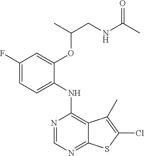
C1=C(OC(CNC(C)=O)C)C(NC2=C3C(=NC=N2)SC(Cl)=C3C)=CC=C1F
